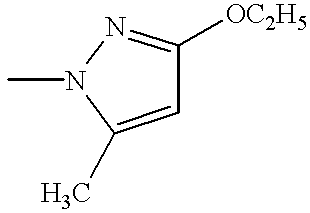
C1=C(C)N(C)N=C1[OC2H5]
